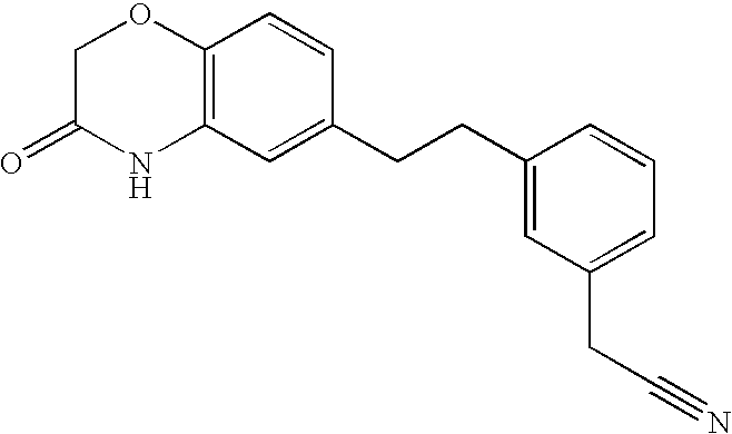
C12=C(C=C(CCC3=CC(CC#N)=CC=C3)C=C1)NC(=O)CO2
